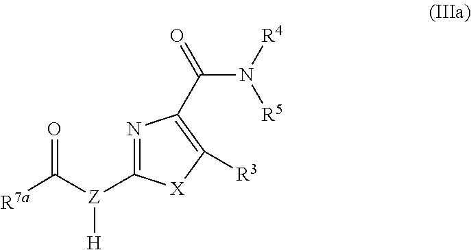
[R7a]C([Z]([H])C1=NC(C(=O)N([R4])[R5])=C([R3])[X]1)=O
